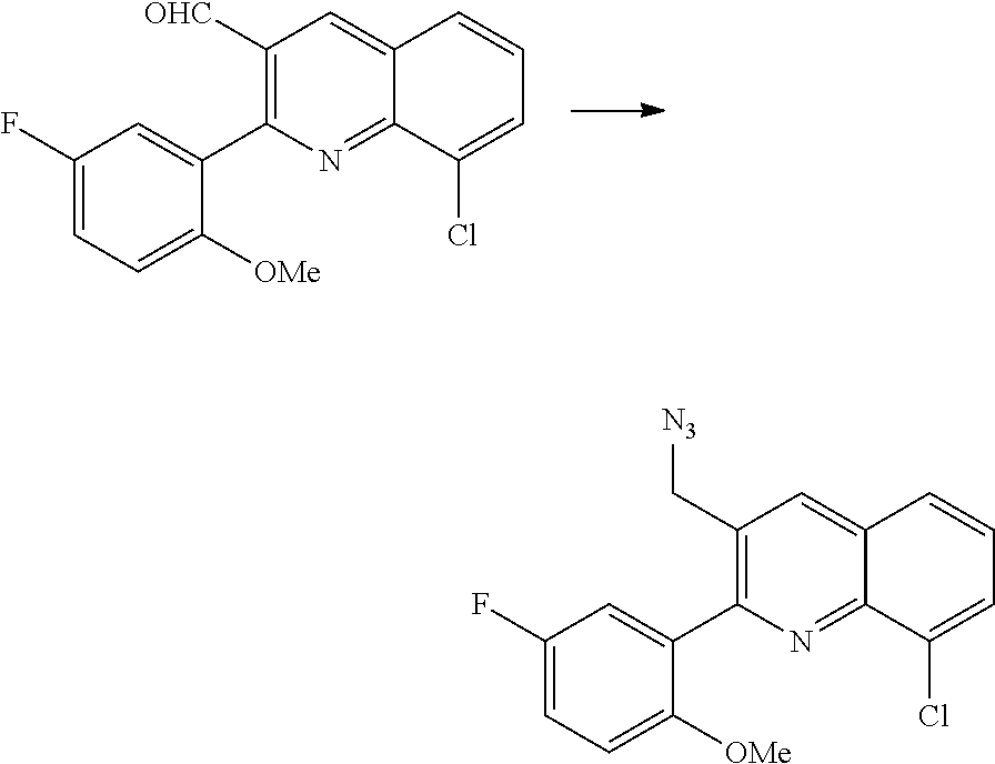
C1([OHC])=C(C2=CC(F)=CC=C2[OMe])N=C2C(=C1)C=CC=C2Cl.C1(C[N3])=C(C2=CC(F)=CC=C2[OMe])N=C2C(=C1)C=CC=C2Cl
